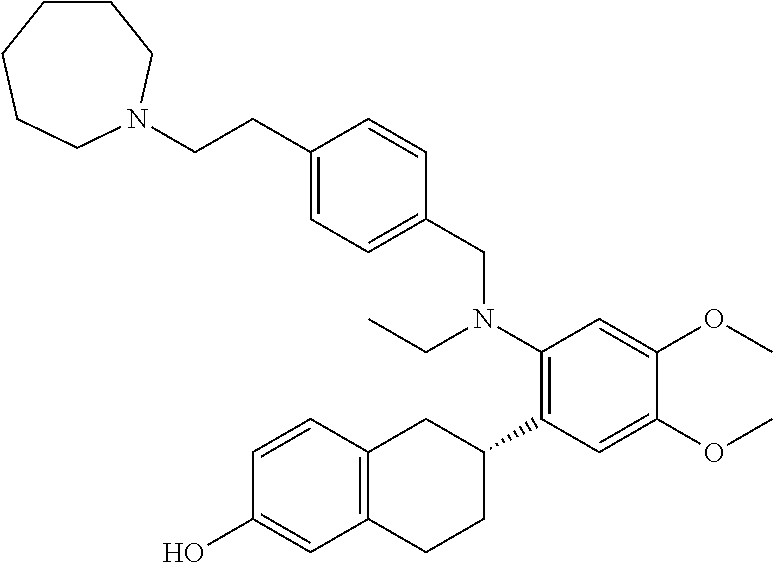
C12=C(C=CC(O)=C1)CC(C1=C(N(CC)CC3=CC=C(CCN4CCCCCC4)C=C3)C=C(OC)C(OC)=C1)CC2
